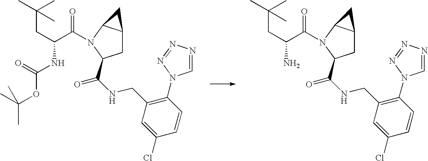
C1C2C(N(C(C(CC(C)(C)C)NC(=O)OC(C)(C)C)=O)C1C(=O)NCC1=C(N3C=NN=N3)C=CC(Cl)=C1)C2.C1C2C(N(C(C(CC(C)(C)C)N)=O)C1C(=O)NCC1=C(N3C=NN=N3)C=CC(Cl)=C1)C2
